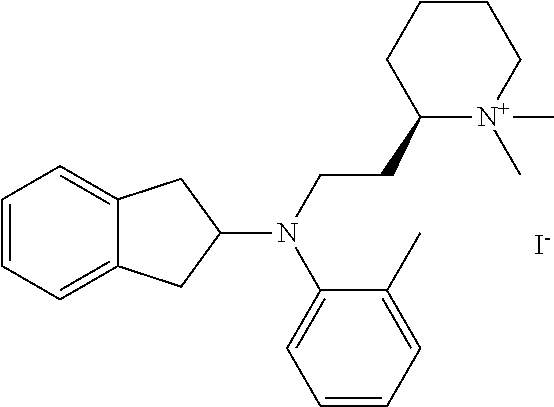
C1=CC=C2C(=C1)CC(N(C1=CC=CC=C1C)CCC1[N+](C)(C)CCCC1)C2.[I-]
